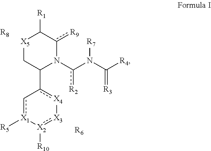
c1[X1]([R5])[X2]([R10]):[X3][X4]c-1C1N(c(N(C([R4])=[R3])[R7])[R2])c([R9])C([R1])[X5]C1.[R6].[R8]
